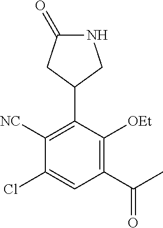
C1([NC])=C(C2CNC(=O)C2)C([OEt])=C(C(C)=O)C=C1Cl
